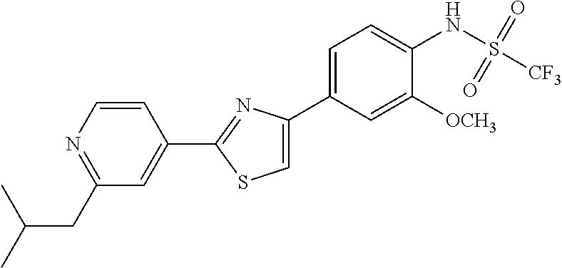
C1(CC(C)C)=NC=CC(C2=NC(C3=CC=C(NS([CF3])(=O)=O)C([OCH3])=C3)=CS2)=C1
